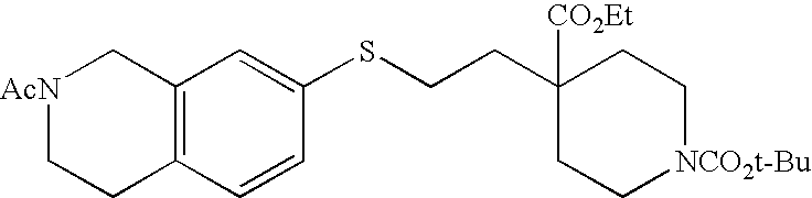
C1([CO2Et])(CCSC2=CC3=C(C=C2)CC[AcN]C3)CC[NCO2t-Bu]CC1
